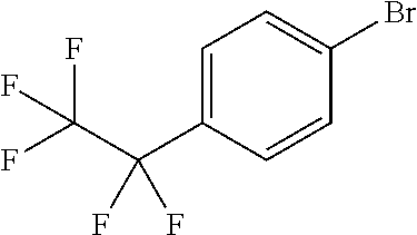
C1(C(C(F)(F)F)(F)F)=CC=C(Br)C=C1
